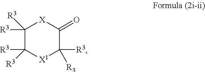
C1([R3])([R3])C([R3])([R3])[X1]C([R3])([R3])C(=O)[X]1
